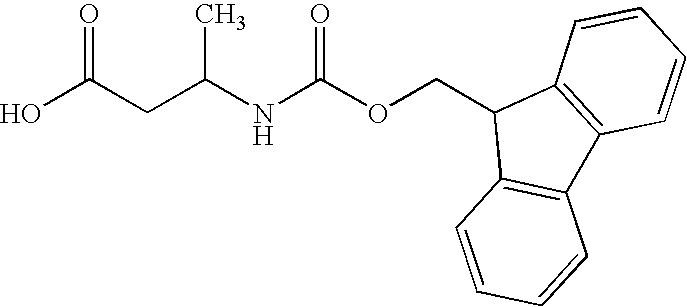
OC(CC(NC(OCC1C2=C(C3=C1C=CC=C3)C=CC=C2)=O)C)=O
